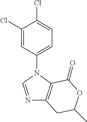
N1=CN(C2=CC=C(Cl)C(Cl)=C2)C2=C1CC(C)OC2=O
